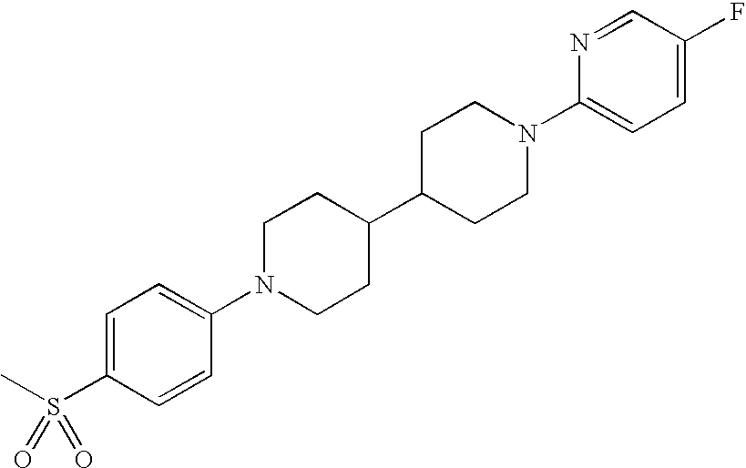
C1=C(S(C)(=O)=O)C=CC(N2CCC(C3CCN(C4=CC=C(F)C=N4)CC3)CC2)=C1
